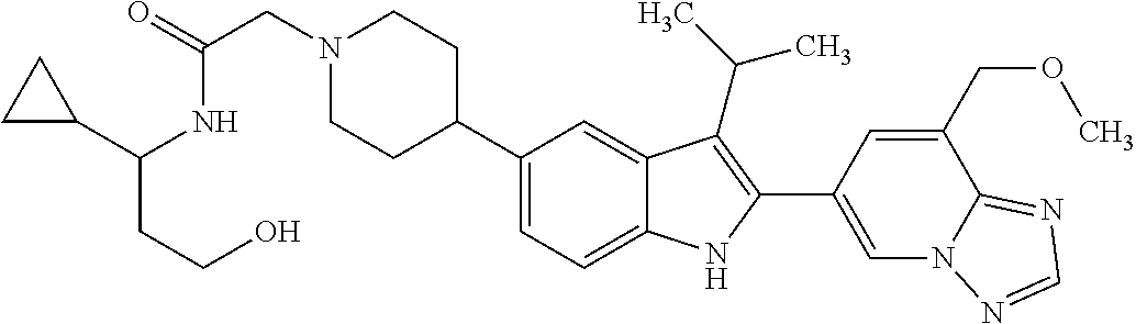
N1(CC(=O)NC(CCO)C2CC2)CCC(C2=CC=C3C(=C2)C(C(C)C)=C(C2=CN4C(=NC=N4)C(COC)=C2)N3)CC1
